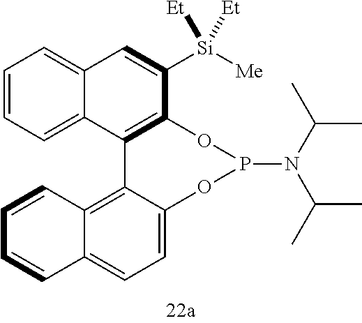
C12=CC=CC=C1C1=C(C([Si]([Me])([Et])[Et])=C2)OP(N(C(C)C)C(C)C)OC2=CC=C3C(=C12)C=CC=C3
